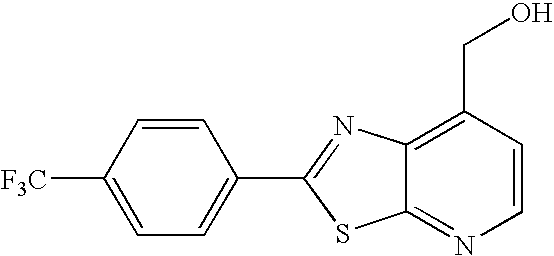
C1([F3C])=CC=C(C2=NC3=C(CO)C=CN=C3S2)C=C1
